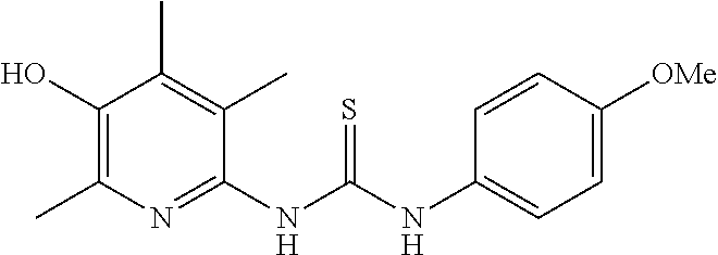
C1(NC(NC2=CC=C([OMe])C=C2)=S)=NC(C)=C(O)C(C)=C1C
